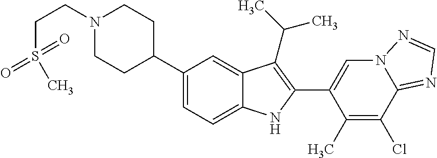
N1(CCS(=O)(=O)C)CCC(C2=CC=C3C(=C2)C(C(C)C)=C(C2=CN4C(=NC=N4)C(Cl)=C2C)N3)CC1
